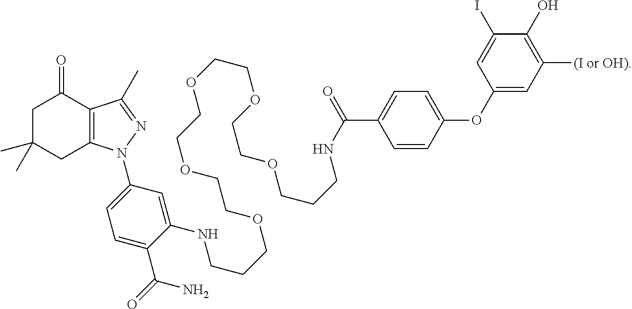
C1(=O)CC(C)(C)CC2=C1C(C)=NN2C1=CC=C(C(N)=O)C(NCCCOCCOCCOCCOCCOCCCNC(C2=CC=C(OC3=CC([(I or OH)])=C(O)C(I)=C3)C=C2)=O)=C1
